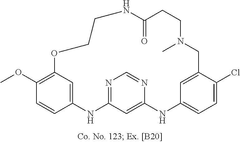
C12=CC(=C(OC)C=C1)OCCNC(=O)CCN(C)CC1=CC(=CC=C1Cl)NC1=CC(=NC=N1)N2
